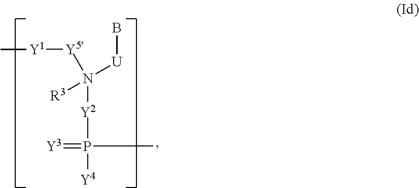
N([Y2]P(=[Y3])(C)[Y4])([U]B)([Y5][Y1]C)[R3]
